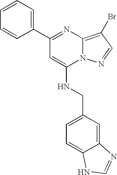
C1=CC=C(C2=NC3=C(Br)C=NN3C(NCC3=CC=C4C(=C3)N=CN4)=C2)C=C1
